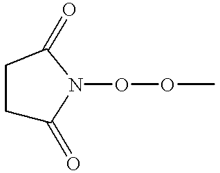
C1C(=O)N(OOC)C(=O)C1
